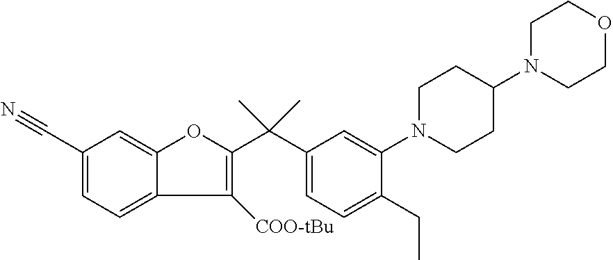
C1(C#N)=CC=C2C(=C1)OC(C(C1=CC=C(CC)C(N3CCC(N4CCOCC4)CC3)=C1)(C)C)=C2[COO-tBu]
